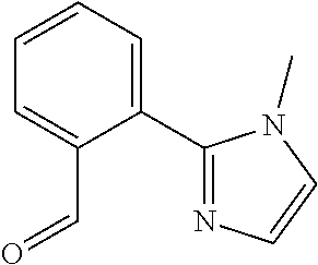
C1(C2=NC=CN2C)=CC=CC=C1C=O
